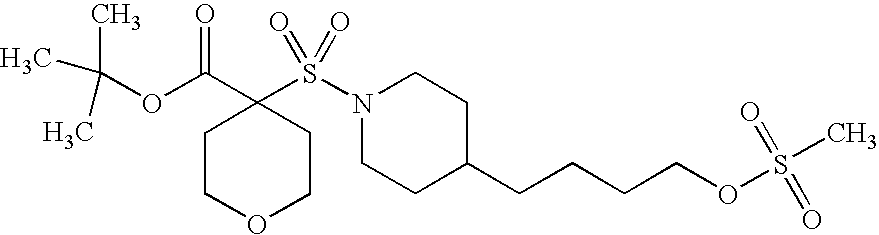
C(OC(C1(S(N2CCC(CCCCOS(=O)(C)=O)CC2)(=O)=O)CCOCC1)=O)(C)(C)C
